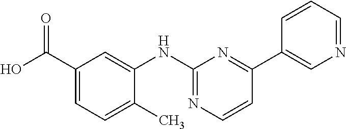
C1(C(O)=O)=CC=C(C)C(NC2=NC=CC(C3=CN=CC=C3)=N2)=C1
